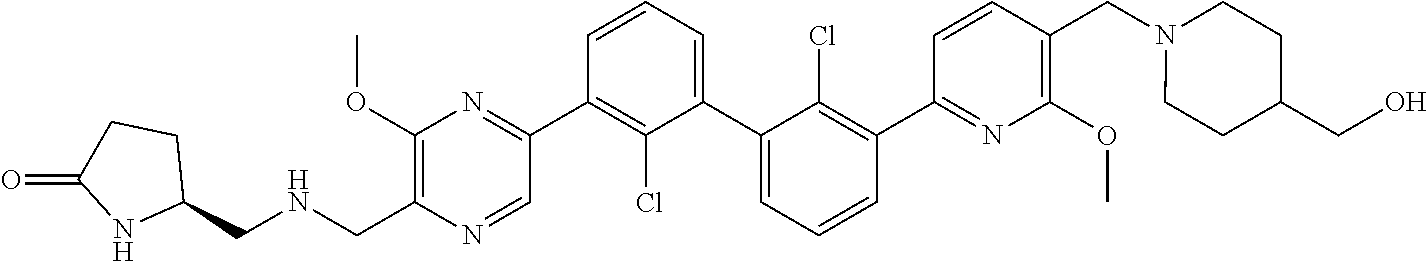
C1(OC)=C(CNCC2CCC(=O)N2)N=CC(C2=C(Cl)C(C3=CC=CC(C4=NC(OC)=C(CN5CCC(CO)CC5)C=C4)=C3Cl)=CC=C2)=N1
